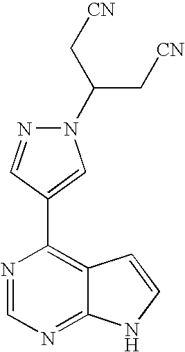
N1(C(C[CN])C[CN])N=CC(C2=C3C(=NC=N2)NC=C3)=C1
